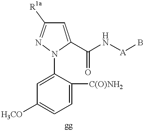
C1=C([C(O)NH2])C(N2C(C(N[A]B)=O)=CC([R1a])=N2)=CC([H3CO])=C1
